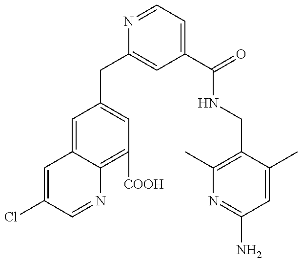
C1=C(Cl)C=NC2=C([COOH])C=C(CC3=CC(C(=O)NCC4=C(C)N=C(N)C=C4C)=CC=N3)C=C12
